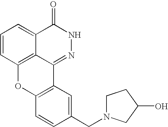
C1=CC2=C3C(=C1)C(=O)NN=C3C1=C(O2)C=CC(CN2CCC(O)C2)=C1
